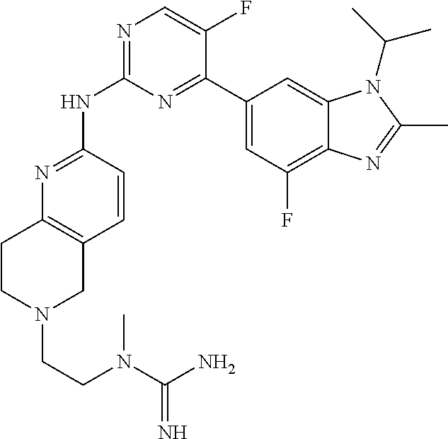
N1=C(NC2=NC=C(F)C(C3=CC(F)=C4C(=C3)N(C(C)C)C(C)=N4)=N2)C=CC2=C1CCN(CCN(C(N)=N)C)C2
